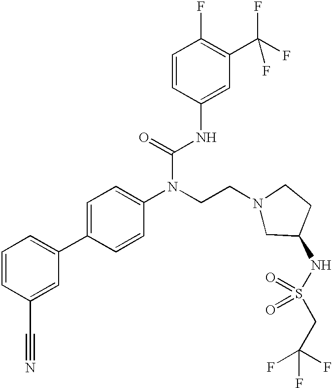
C1=CC(C#N)=CC(C2=CC=C(N(CCN3CC(NS(CC(F)(F)F)(=O)=O)CC3)C(=O)NC3=CC(C(F)(F)F)=C(F)C=C3)C=C2)=C1
